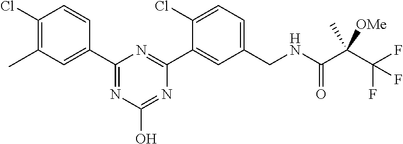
C1(Cl)=C(C)C=C(C2=NC(O)=NC(C3=CC(CNC(C(C(F)(F)F)(C)[OMe])=O)=CC=C3Cl)=N2)C=C1
